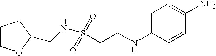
C1COC(CNS(CCNC2=CC=C(N)C=C2)(=O)=O)C1
